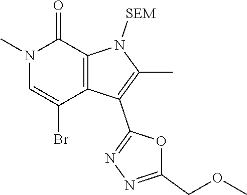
N1(C)C=C(Br)C2=C(C1=O)N([SEM])C(C)=C2C1=NN=C(COC)O1
